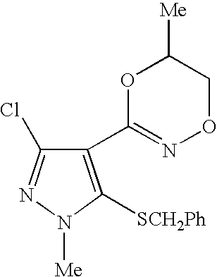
C1(C2=NOCC([Me])O2)=C([SCH2Ph])N([Me])N=C1Cl
